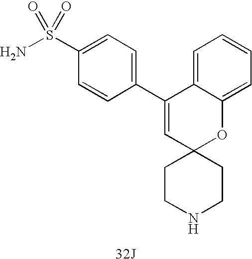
C1(C2=CC3(OC4=CC=CC=C24)CCNCC3)=CC=C(S(N)(=O)=O)C=C1.[32J]
